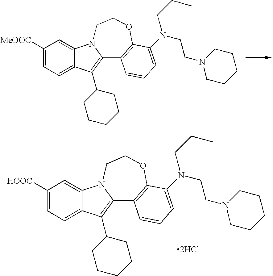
C1([MeOOC])=CC=C2C(=C1)N1C(=C2C2CCCCC2)C2=C(OCC1)C(N(CCN1CCCCC1)CCC)=CC=C2.C1([HOOC])=CC=C2C(=C1)N1C(=C2C2CCCCC2)C2=C(OCC1)C(N(CCN1CCCCC1)CCC)=CC=C2.[2HCl]
